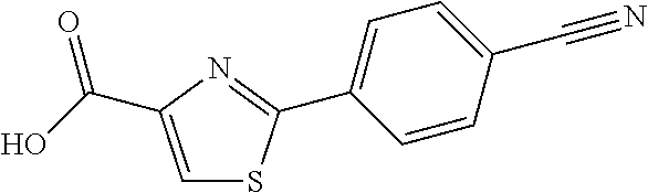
C1=C(C(O)=O)N=C(C2=CC=C(C#N)C=C2)S1
